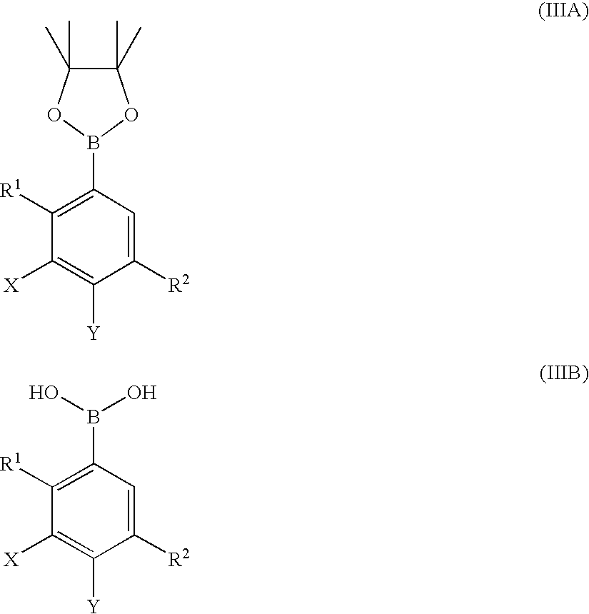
C1(C)(C)C(C)(C)OB(C2=C([R1])C([X])=C([Y])C([R2])=C2)O1.B(C1=C([R1])C([X])=C([Y])C([R2])=C1)(O)O
